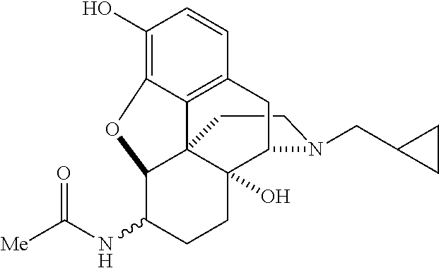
C1CN(CC2CC2)C2C3(O)C14C1=C(C=CC(O)=C1OC4C(NC([Me])=O)CC3)C2
